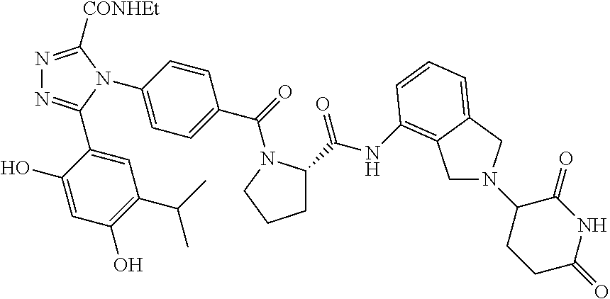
C1=C(C2=NN=C([CONHEt])N2C2=CC=C(C(=O)N3C(C(NC4=C5CN(C6CCC(=O)NC6=O)CC5=CC=C4)=O)CCC3)C=C2)C(O)=CC(O)=C1C(C)C
